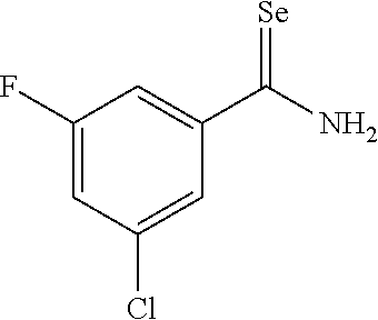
C1(F)=CC(Cl)=CC(C(N)=[Se])=C1
